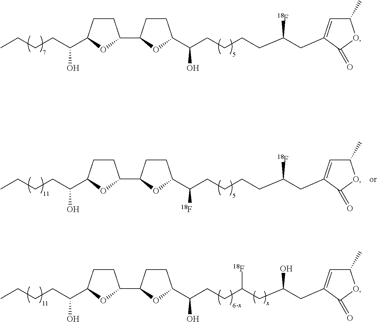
C1CC(C(CCCC)O)OC1C1CCC(C(O)CCCCC(CC2=CC(C)OC2=O)[18F])O1.C1CC(C(CCCC)O)OC1C1CCC(C(O)CCC(CC(CC2=CC(C)OC2=O)O)[18F])O1.C1CC(C(CCCC)O)OC1C1CCC(C([18F])CCCCC(CC2=CC(C)OC2=O)[18F])O1
